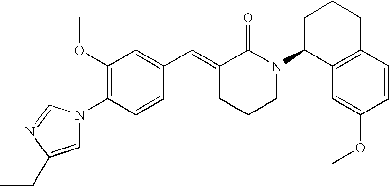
C1=CC(N2C=C(CC)N=C2)=C(OC)C=C1C=C1CCCN(C2C3=C(CCC2)C=CC(OC)=C3)C1=O
